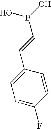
C1(C=CB(O)O)=CC=C(F)C=C1
